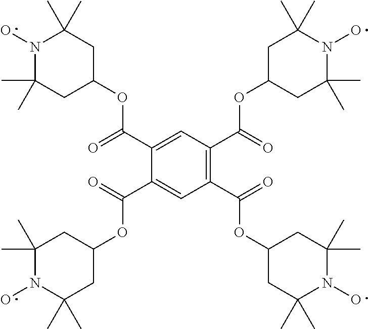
C1(C(=O)OC2CC(C)(C)N(O)C(C)(C)C2)=C(C(=O)OC2CC(C)(C)N(O)C(C)(C)C2)C=C(C(=O)OC2CC(C)(C)N(O)C(C)(C)C2)C(C(=O)OC2CC(C)(C)N(O)C(C)(C)C2)=C1
